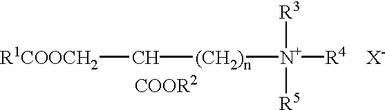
C([(CH2)n][N+]([R4    X-])([R3])[R5])[R1COOCH2]
